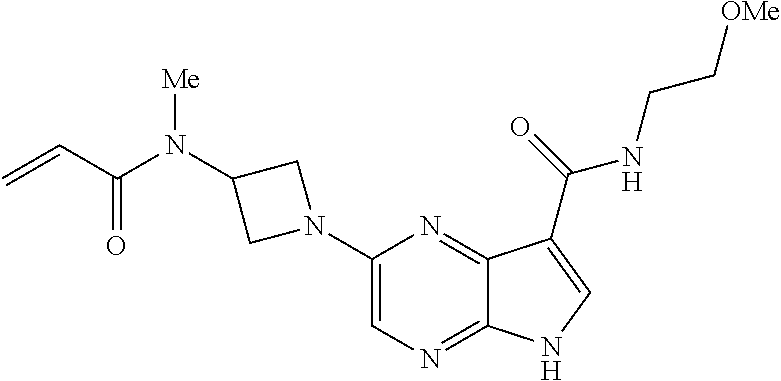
C1(N2CC(N(C(C=C)=O)[Me])C2)=CN=C2C(=N1)C(C(=O)NCC[OMe])=CN2
